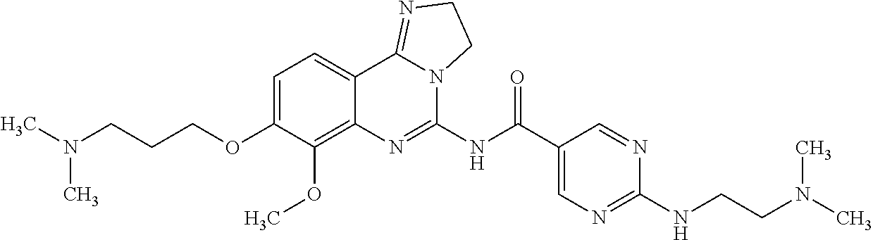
C(COC1=CC=C2C(=C1OC)N=C(NC(C1=CN=C(NCCN(C)C)N=C1)=O)N1C2=NCC1)CN(C)C
